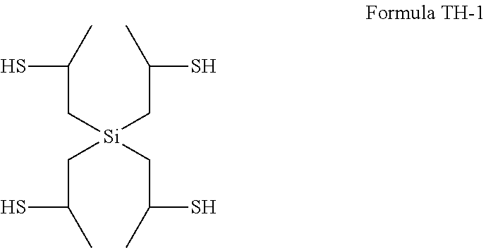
SC(C[Si](CC(S)C)(CC(S)C)CC(S)C)C
